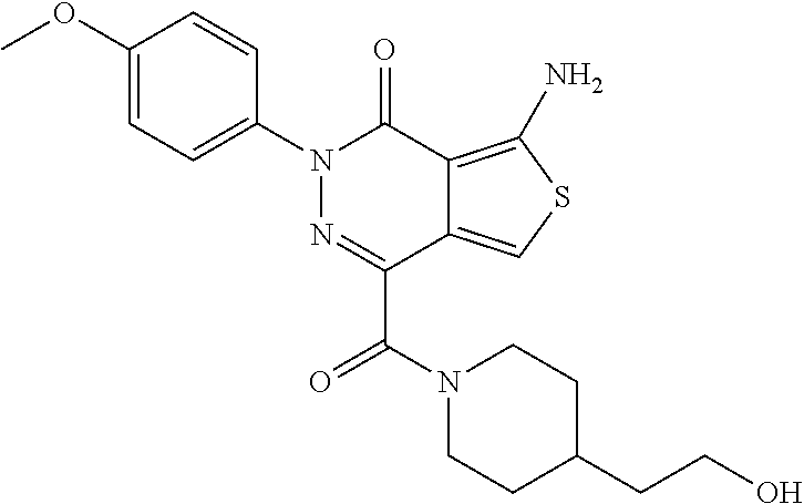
C1(N2N=C(C(N3CCC(CCO)CC3)=O)C3=CSC(N)=C3C2=O)=CC=C(OC)C=C1
